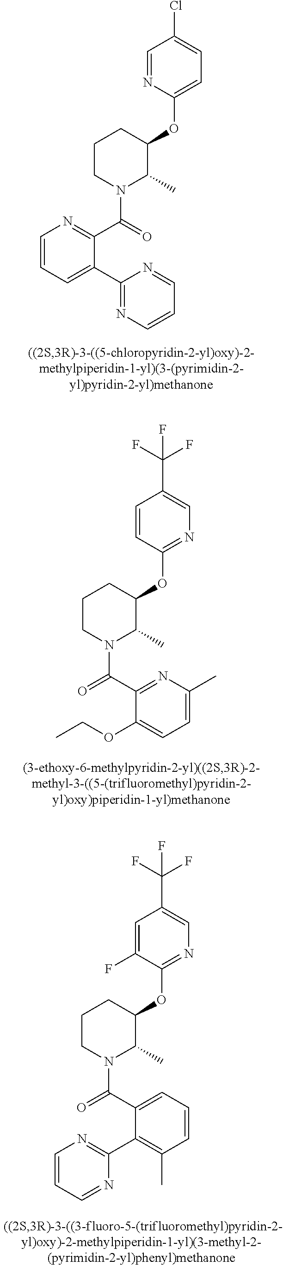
C1(OC2CCCN(C(C3=NC=CC=C3C3=NC=CC=N3)=O)C2C)=CC=C(Cl)C=N1.C1(OC2CCCN(C(=O)C3=NC(C)=CC=C3OCC)C2C)=NC=C(C(F)(F)F)C=C1.C1(OC2CCCN(C(=O)C3=CC=CC(C)=C3C3=NC=CC=N3)C2C)=NC=C(C(F)(F)F)C=C1F
